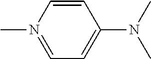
C1=N(C)C=CC(N(C)C)=C1
